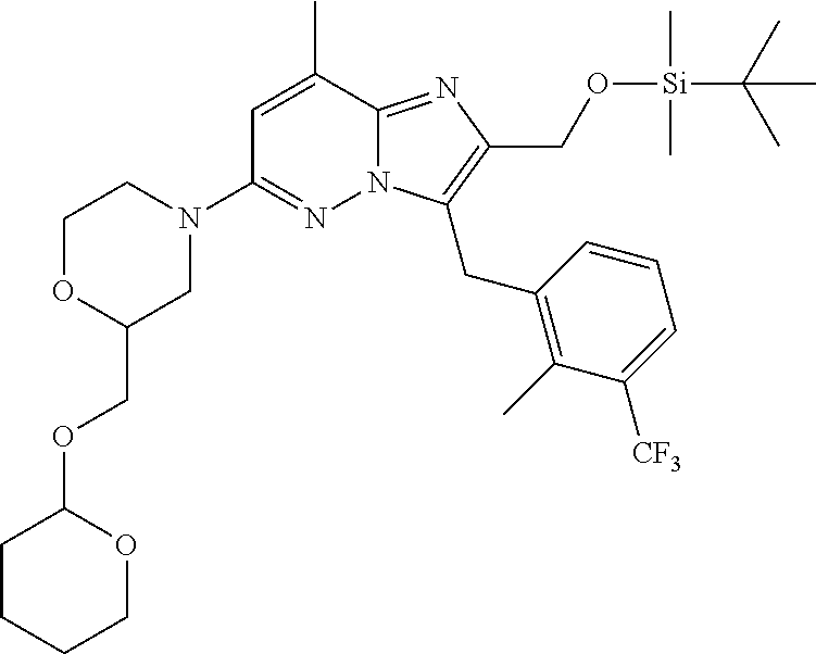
C1(C)=CC(N2CCOC(COC3OCCCC3)C2)=NN2C1=NC(CO[Si](C)(C)C(C)(C)C)=C2CC1=C(C)C([CF3])=CC=C1
